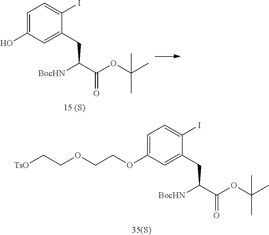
C1=C(O)C=C(CC(C(=O)OC(C)(C)C)[BocHN])C(I)=C1.C1=C(OCCOCC[TsO])C=C(CC(C(=O)OC(C)(C)C)[BocHN])C(I)=C1
